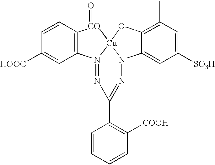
C1([HOOC])=CC2=C(C=C1)[CO](=O)[Cu]13N2=NC(C2=C([COOH])C=CC=C2)=NN1C1=CC([SO3H])=CC(C)=C1O3
